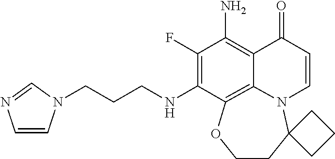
C1(F)=C(NCCCN2C=CN=C2)C2=C3C(=C1N)C(=O)C=CN3C1(CCO2)CCC1
